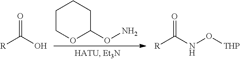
C1COC(ON)CC1.[R]C(=O)O.[R]C(=O)NO[THP]
